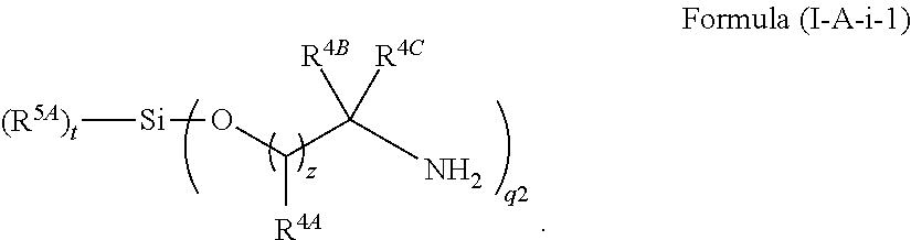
[(R5A)t][Si]OC([R4A])C([R4B])([R4C])N
